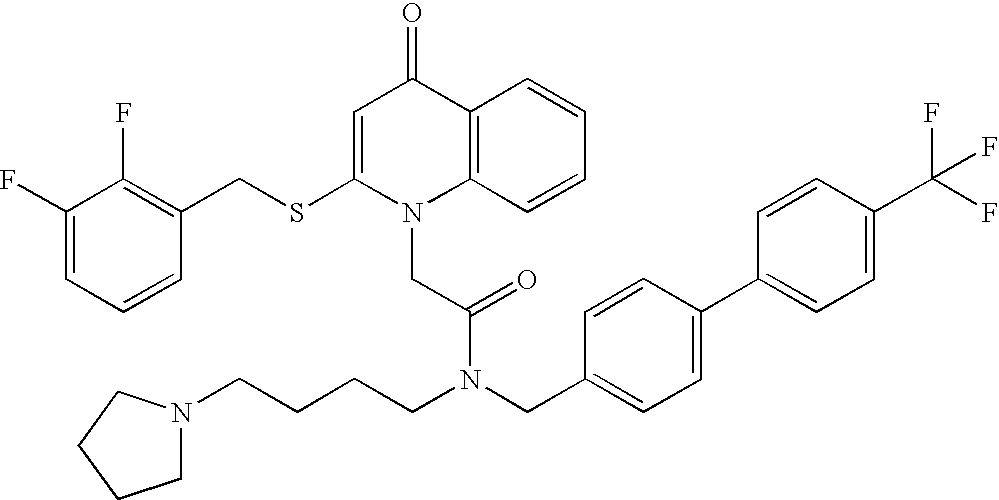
C1=C(SCC2=C(F)C(F)=CC=C2)N(CC(N(CCCCN2CCCC2)CC2=CC=C(C3=CC=C(C(F)(F)F)C=C3)C=C2)=O)C2=C(C1=O)C=CC=C2
